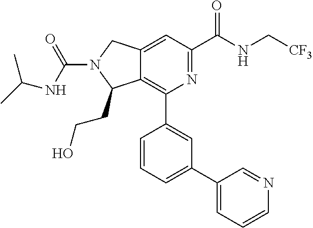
C12=CC(C(NC[CF3])=O)=NC(C3=CC(C4=CC=CN=C4)=CC=C3)=C1C(CCO)N(C(NC(C)C)=O)C2
